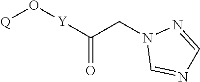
[Q]O[Y]C(CN1C=NC=N1)=O
